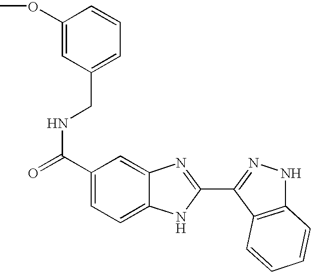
C1(C(=O)NCC2=CC=CC(OC)=C2)=CC=C2C(=C1)N=C(C1=NNC3=C1C=CC=C3)N2
